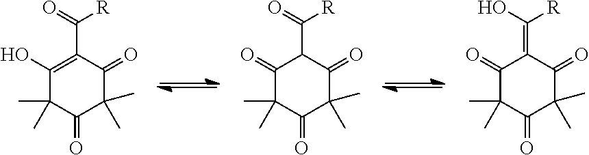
C1(O)=C(C(=O)[R])C(=O)C(C)(C)C(=O)C1(C)C.C1(=O)C(C)(C)C(=O)C(C)(C)C(=O)C1=C(O)[R].C1(=O)C(C(=O)[R])C(=O)C(C)(C)C(=O)C1(C)C
